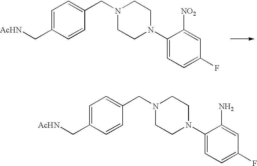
C1=C(C[AcHN])C=CC(CN2CCN(C3=CC=C(F)C=C3[NO2])CC2)=C1.C1=C(C[AcHN])C=CC(CN2CCN(C3=CC=C(F)C=C3N)CC2)=C1
